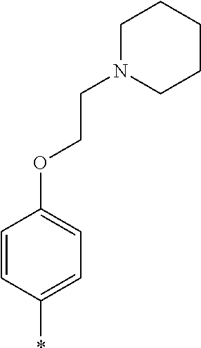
C1N(CCOC2=CC=C(*)C=C2)CCCC1
